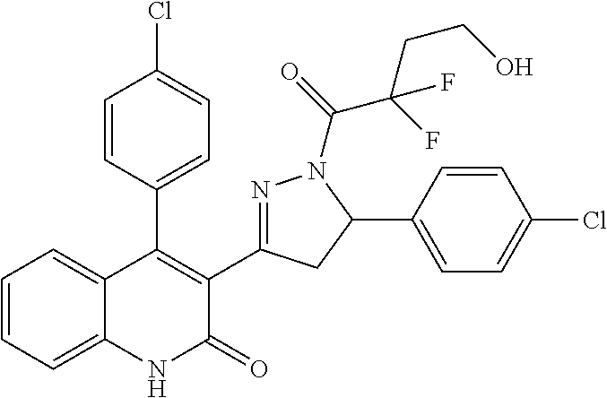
C1=CC(C2=C(C3=NN(C(=O)C(F)(CCO)F)C(C4=CC=C(Cl)C=C4)C3)C(=O)NC3=CC=CC=C23)=CC=C1Cl
